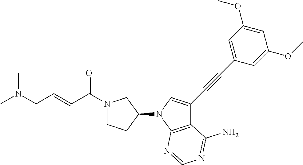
C12=C(N(C3CN(C(=O)C=CCN(C)C)CC3)C=C1C#CC1=CC(OC)=CC(OC)=C1)N=CN=C2N
